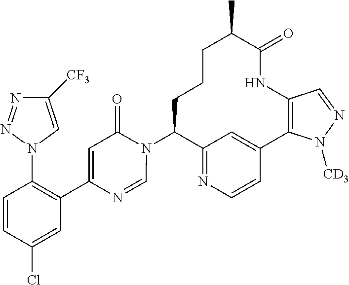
C12=NC=CC(=C1)C1=C(NC(=O)C(C)CCCC2N2C(=O)C=C(C3=C(N4C=C([CF3])N=N4)C=CC(Cl)=C3)N=C2)C=NN1[CD3]
